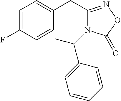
C1=C(F)C=CC(CC2=NOC(=O)N2C(C2=CC=CC=C2)C)=C1
